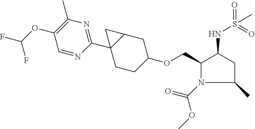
C1(COC2CCC3(C4=NC(C)=C(OC(F)F)C=N4)C(C2)C3)N(C(=O)OC)C(C)CC1NS(=O)(=O)C
